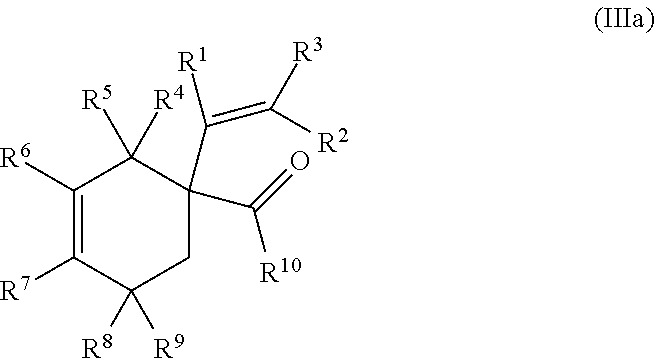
C1([R6])=C([R7])C([R8])([R9])CC(C(=C([R2])[R3])[R1])(C(=O)[R10])C1([R5])[R4]
